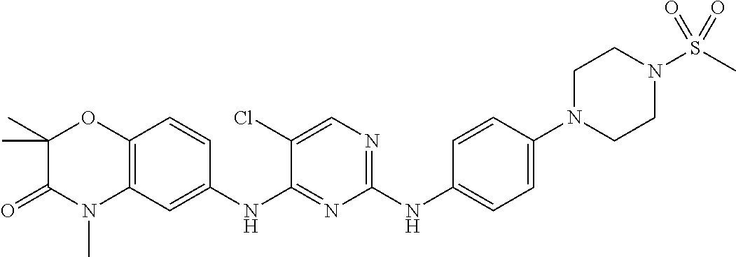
C1(NC2=CC=C(N3CCN(S(C)(=O)=O)CC3)C=C2)=NC=C(Cl)C(NC2=CC3=C(C=C2)OC(C)(C)C(=O)N3C)=N1
